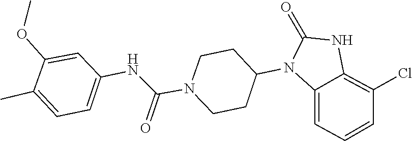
C1(=O)NC2=C(Cl)C=CC=C2N1C1CCN(C(NC2=CC=C(C)C(OC)=C2)=O)CC1
